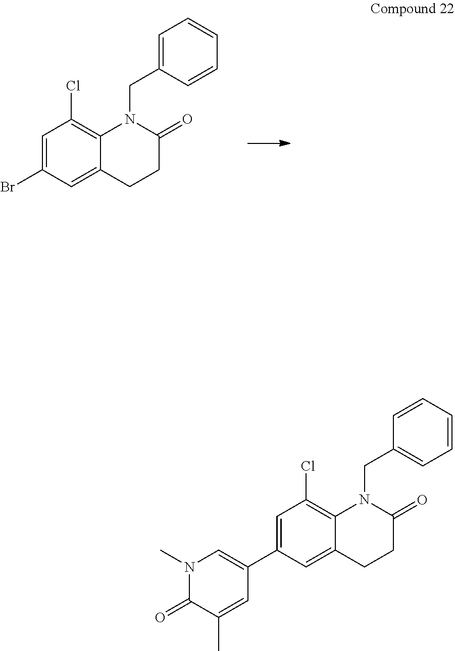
C1=C(Br)C=C2C(=C1Cl)N(CC1=CC=CC=C1)C(=O)CC2.C1=C(C2=CN(C)C(=O)C(C)=C2)C=C2C(=C1Cl)N(CC1=CC=CC=C1)C(=O)CC2
